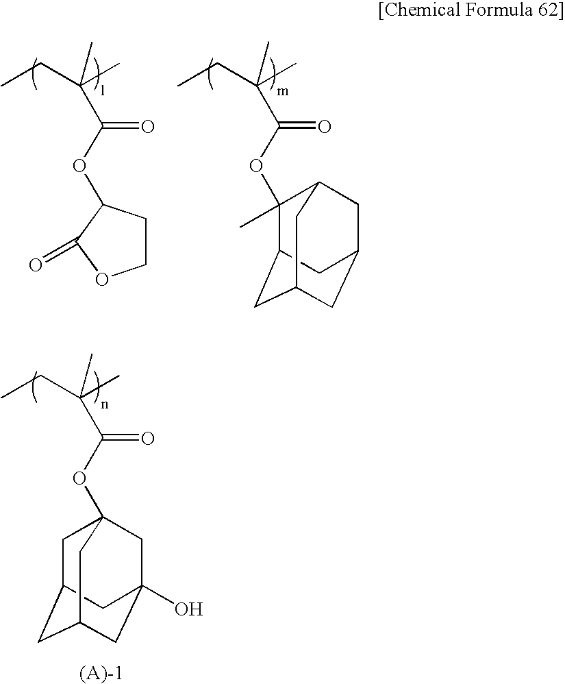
CCC(C)(C)C(OC1CCOC1=O)=O.CCC(C)(C)C(OC1(C)C2CC3CC(CC1C3)C2)=O.CCC(C)(C)C(OC12CC3CC(CC(O)(C1)C3)C2)=O
